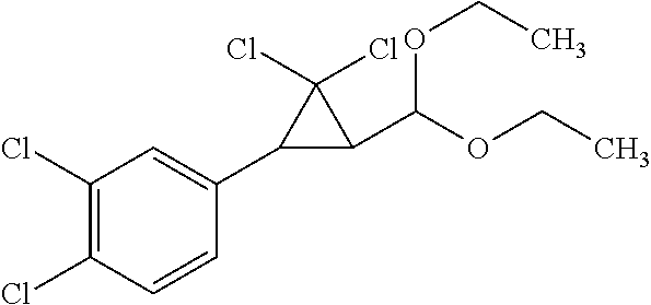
C1(Cl)=C(Cl)C=CC(C2C(C(OCC)OCC)C2(Cl)Cl)=C1
